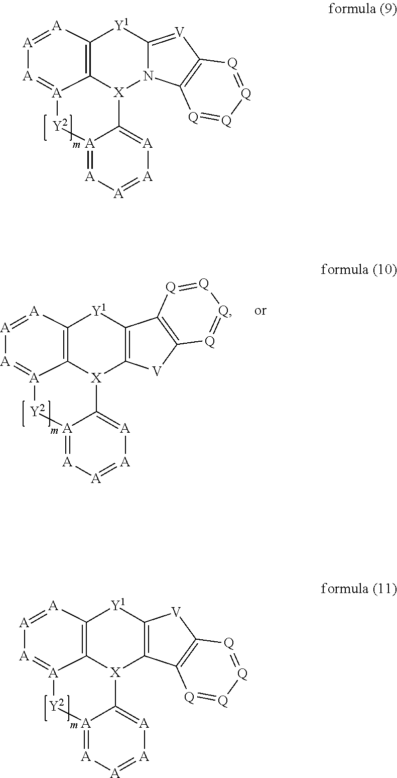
[A]1=[A]C2=C3[A](=[A]1)[Y2][A]1=[A][A]=[A][A]=C1[X]3N1C(=[V]C3=C1[Q]=[Q][Q]=[Q]3)[Y1]2.[A]1=[A]C2=C3[A](=[A]1)[Y2][A]1=[A][A]=[A][A]=C1[X]3C1=C([Y1]2)C2=C([V]1)[Q]=[Q][Q]=[Q]2.[A]1=[A]C2=C3[A](=[A]1)[Y2][A]1=[A][A]=[A][A]=C1[X]3C1=C([Y1]2)[V]C2=C1[Q]=[Q][Q]=[Q]2
